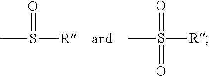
CS([R])=O.CS([R])(=O)=O
